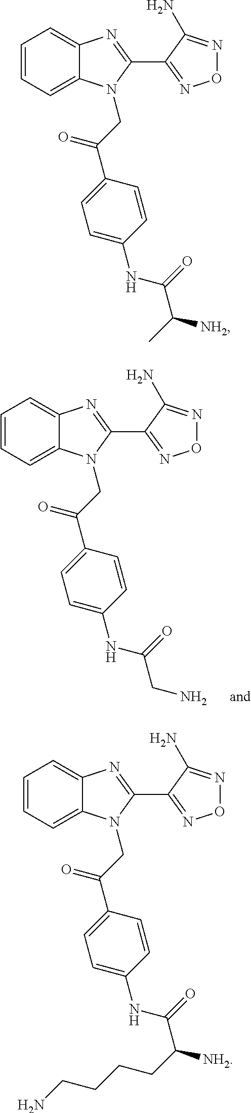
C1=CC=C2C(=C1)N=C(C1=NON=C1N)N2CC(C1=CC=C(NC(CN)=O)C=C1)=O.C1=CC=C2C(=C1)N=C(C1=NON=C1N)N2CC(C1=CC=C(NC(C([NH2])C)=O)C=C1)=O.C1=CC=C2C(=C1)N=C(C1=NON=C1N)N2CC(C1=CC=C(NC(C([NH2])CCCCN)=O)C=C1)=O
